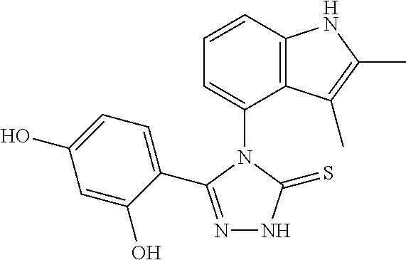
C1=CC2=C(C(N3C(C4=CC=C(O)C=C4O)=NNC3=S)=C1)C(C)=C(C)N2
